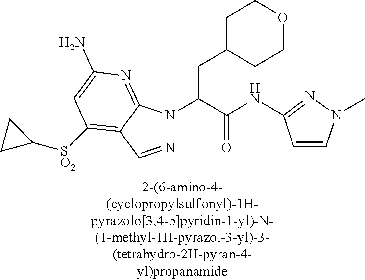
C1C(CC(N2N=CC3=C([SO2]C4CC4)C=C(N)N=C23)C(NC2=NN(C)C=C2)=O)CCOC1
